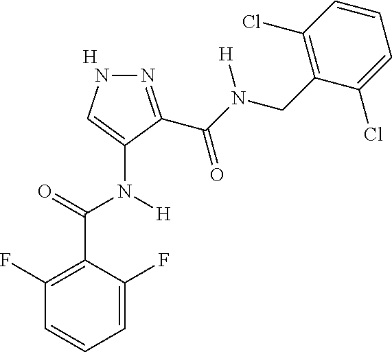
[H].C1=C(F)C(C(=O)N(C2=CNN=C2C(N(CC2=C(Cl)C=CC=C2Cl)[H])=O)[H])=C(F)C=C1
